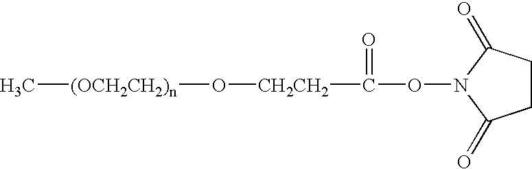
C1CC(=O)N(OC(=O)[CH2CH2]O[(OCH2CH2)n]C)C1=O
